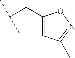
C1(CC(C)C)=CC(C)=NO1
